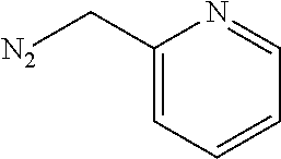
[N2]CC1=CC=CC=N1
